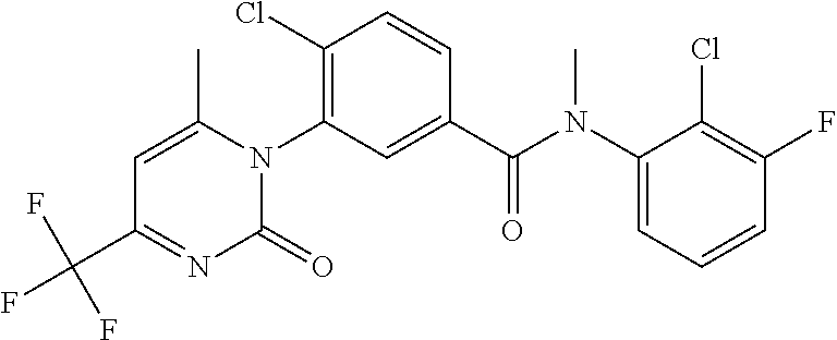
C1=C(C)N(C2=C(Cl)C=CC(C(N(C3=CC=CC(F)=C3Cl)C)=O)=C2)C(=O)N=C1C(F)(F)F
